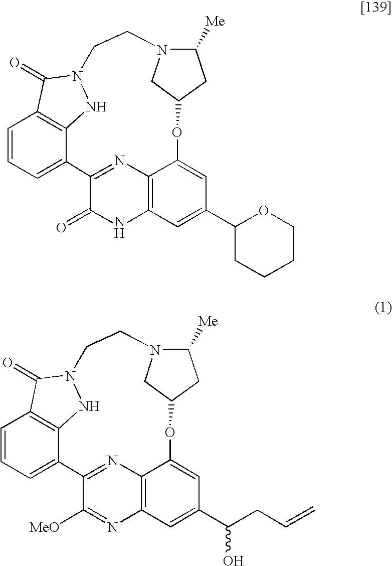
C1=CC=C2C3=C1C(=O)N(N3)CCN1C([Me])CC(OC3=CC(C4CCCCO4)=CC4=C3N=C2C(=O)N4)C1.C1=CC=C2C3=C1C(=O)N(N3)CCN1C([Me])CC(OC3=CC(C(CC=C)O)=CC4=C3N=C2C([MeO])=N4)C1
